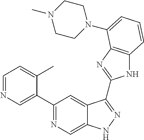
C1=NC=C(C2=NC=C3C(=C2)C(C2=NC4=C(N2)C=CC=C4N2CCN(C)CC2)=NN3)C(C)=C1
